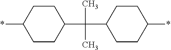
C1CC(C(C)(C)C2CCC(*)CC2)CCC1*
